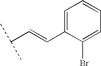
C1=C(C=CC(C)C)C(Br)=CC=C1
